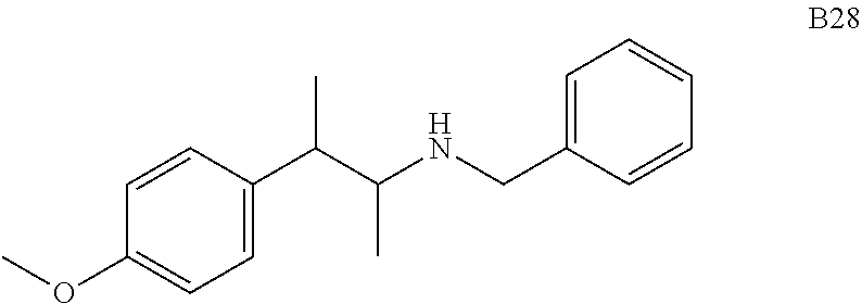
C1=CC(C(C(NCC2=CC=CC=C2)C)C)=CC=C1OC
